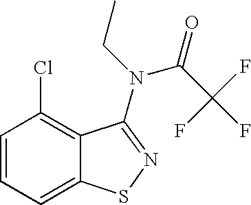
C1=CC=C2C(=C1Cl)C(N(CC)C(C(F)(F)F)=O)=NS2
